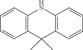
C1=CC2=C(C=C1)C(C)(C)C1=C(N2)C=CC=C1
